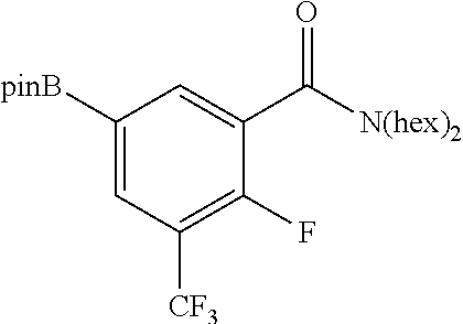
C1([pinB])=CC([CF3])=C(F)C(C([N(hex)2])=O)=C1
